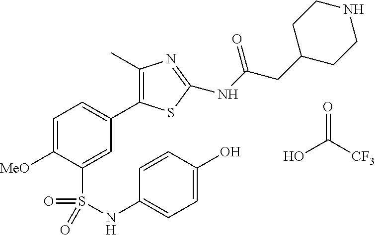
C1=C([MeO])C(S(NC2=CC=C(O)C=C2)(=O)=O)=CC(C2=C(C)N=C(NC(=O)CC3CCNCC3)S2)=C1.OC([CF3])=O
